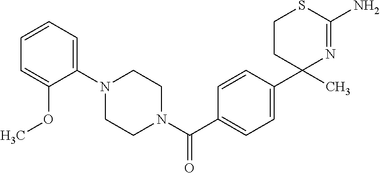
C1=CC(C2(C)N=C(N)SCC2)=CC=C1C(N1CCN(C2=CC=CC=C2OC)CC1)=O
